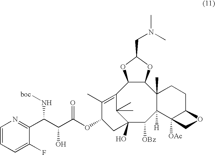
C12=C(C)C(OC(C(C(C3=NC=CC=C3F)N[boc])O)=O)CC(O)(C1(C)C)C([OBz])C1([H])C(C)(C3C2OC(CN(C)C)O3)CCC2C1([OAc])CO2
